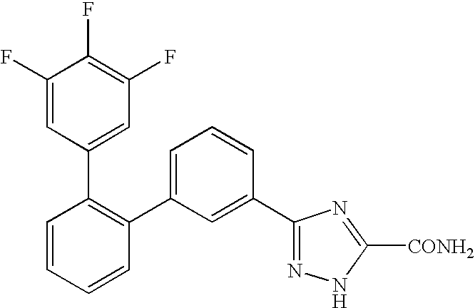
C1(C2=CC=CC(C3=NNC([CONH2])=N3)=C2)=C(C2=CC(F)=C(F)C(F)=C2)C=CC=C1
